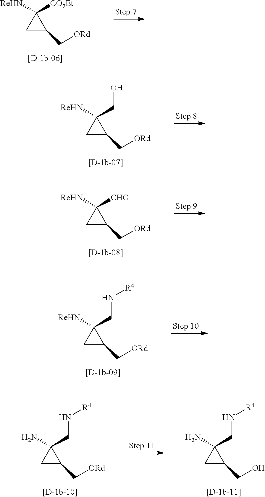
C1C(C[ORd])C1([CO2Et])[ReHN].C1C(C[ORd])C1(CO)[ReHN].C1C(C[ORd])C1([CHO])[ReHN].C1C(C[ORd])C1(CN[R4])[ReHN].C1C(C[ORd])C1(CN[R4])N.C1C(CO)C1(CN[R4])N
